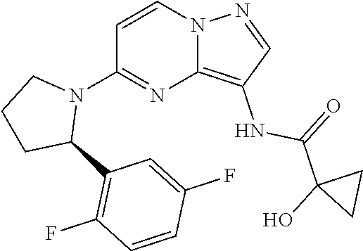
C1=CC(F)=CC(C2CCCN2C2=NC3=C(NC(C4(O)CC4)=O)C=NN3C=C2)=C1F
